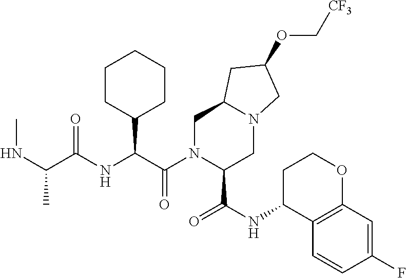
C1N(C(C(NC(C(NC)C)=O)C2CCCCC2)=O)C(C(NC2C3=C(OCC2)C=C(F)C=C3)=O)CN2C1CC(OC[CF3])C2
